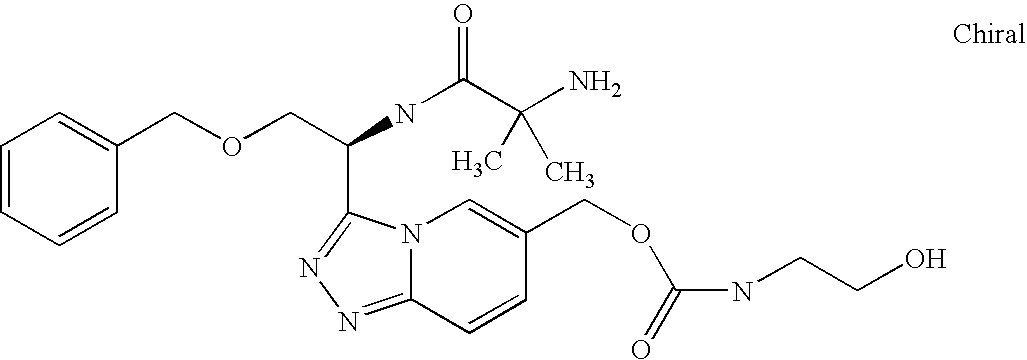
N12C(=NN=C1C(COCC1=CC=CC=C1)NC(C(N)(C)C)=O)C=CC(COC(NCCO)=O)=C2
